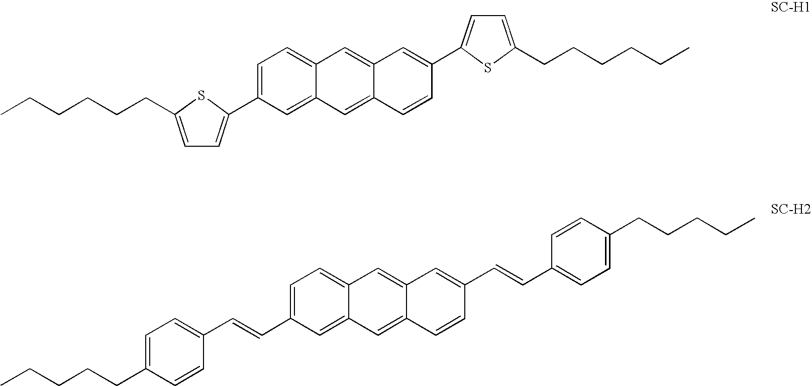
C1=CC2=CC3=CC(C=CC4=CC=C(CCCCC)C=C4)=CC=C3C=C2C=C1C=CC1=CC=C(CCCCC)C=C1.C1=C(C2=CC=C(CCCCCC)S2)C=C2C(=C1)C=C1C(=C2)C=CC(C2=CC=C(CCCCCC)S2)=C1
